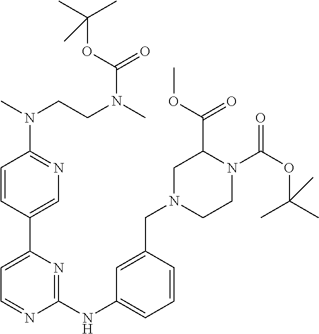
C1=NC(NC2=CC=CC(CN3CCN(C(=O)OC(C)(C)C)C(C(=O)OC)C3)=C2)=NC(C2=CN=C(N(CCN(C)C(=O)OC(C)(C)C)C)C=C2)=C1
